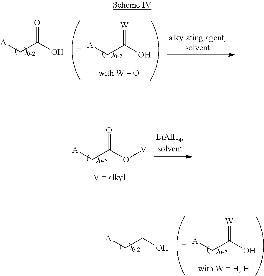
[A]CC(O)=O.[A]CC(O)=[W].[A]CC(O[V])=O.[A]CCO.[A]CC(O)=[W]
